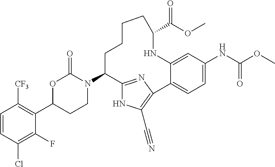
C1=CC(Cl)=C(F)C(C2CCN(C3C4=NC(=C(C#N)N4)C4=CC=C(NC(=O)OC)C=C4NC(C(=O)OC)CCCC3)C(=O)O2)=C1[CF3]
